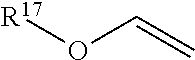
[R17]OC=C
